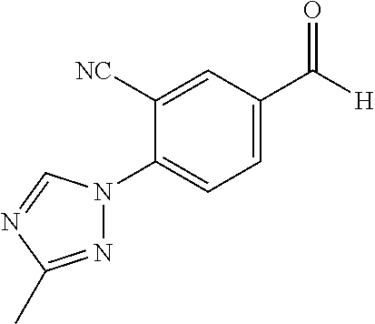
N1(C2=CC=C(C([H])=O)C=C2[NC])N=C(C)N=C1
